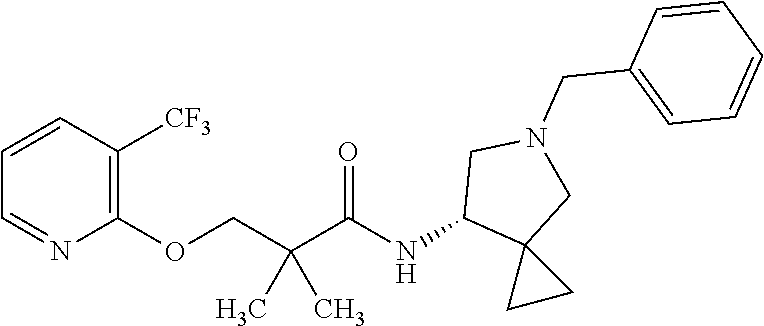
C1=CC([CF3])=C(OCC(C(NC2C3(CN(CC4=CC=CC=C4)C2)CC3)=O)(C)C)N=C1
